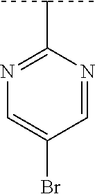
C1=NC(C(C)C)=NC=C1Br
